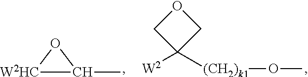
C1OCC1([W2])[(CH2)k1]OC.[W2HC]1C(C)O1
